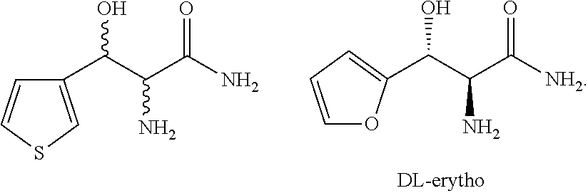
C(C(C([NH2])=O)N)(O)C1=CC=CO1.C1(C(C(C(N)=O)N)O)=CSC=C1
